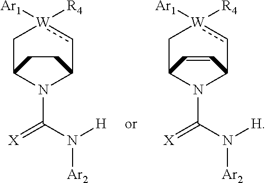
C1C2N(C(N([H])[Ar2])=[X])C(c[W]1([Ar1])[R4])CC2.C1C2N(C(N([H])[Ar2])=[X])C(c[W]1([Ar1])[R4])C=C2
